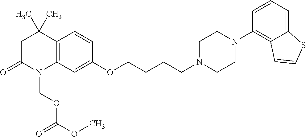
C12=C(C=C(OCCCCN3CCN(C4=C5C(=CC=C4)SC=C5)CC3)C=C1)N(COC(=O)OC)C(=O)CC2(C)C
